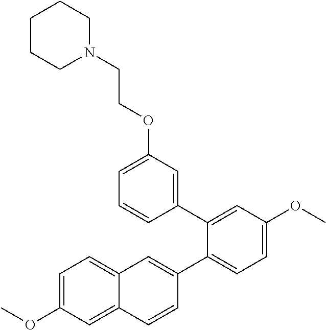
C1(OCCN2CCCCC2)=CC=CC(C2=CC(OC)=CC=C2C2=CC3=CC=C(OC)C=C3C=C2)=C1
